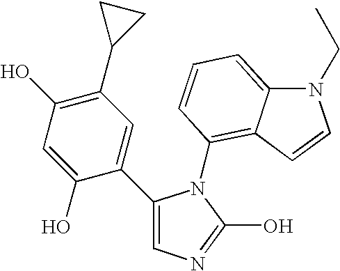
C1(C2=CC(C3CC3)=C(O)C=C2O)=CN=C(O)N1C1=C2C(=CC=C1)N(CC)C=C2
